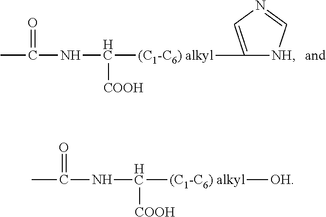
CC(NC([(C1-C6) alkyl]C1=CN=C[NH]1)[COOH])=O.CC(NC([(C1-C6) alkyl][OH])[COOH])=O
